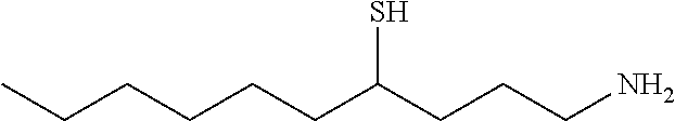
CCCCCCC(CCCN)S
